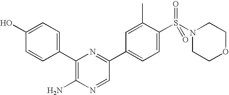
C1(O)=CC=C(C2=C(N)N=CC(C3=CC=C(S(N4CCOCC4)(=O)=O)C(C)=C3)=N2)C=C1
